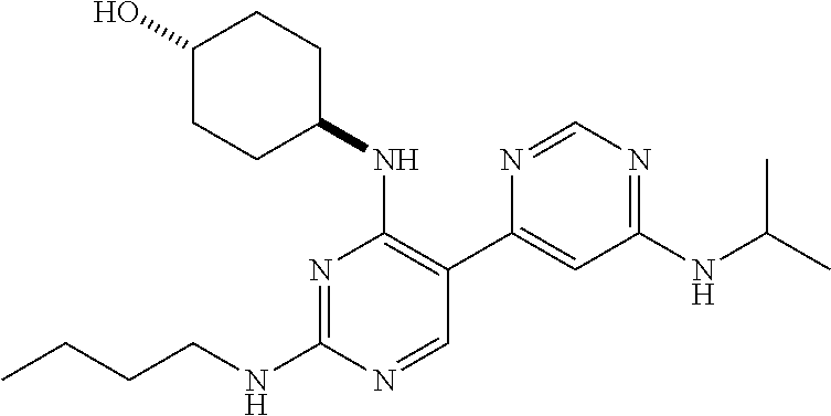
N1=C(NCCCC)N=CC(C2=CC(NC(C)C)=NC=N2)=C1NC1CCC(O)CC1
